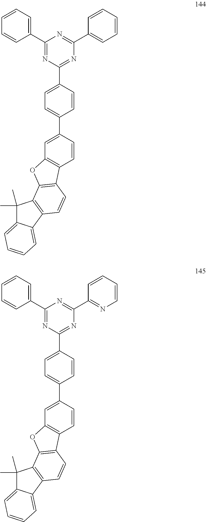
C12=C(C=C(C3=CC=C(C4=NC(C5=CC=CC=C5)=NC(C5=CC=CC=C5)=N4)C=C3)C=C1)OC1=C2C=CC2=C1C(C)(C)C1=CC=CC=C21.C12=C(C=C(C3=CC=C(C4=NC(C5=NC=CC=C5)=NC(C5=CC=CC=C5)=N4)C=C3)C=C1)OC1=C2C=CC2=C1C(C)(C)C1=CC=CC=C21
